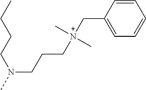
N(CCC[N+](CC1=CC=CC=C1)(C)C)(C)CCCC
